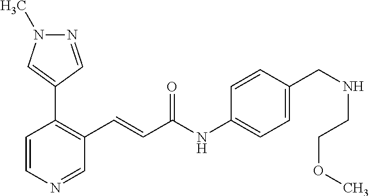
C1=CN=CC(C=CC(=O)NC2=CC=C(CNCCOC)C=C2)=C1C1=CN(C)N=C1
